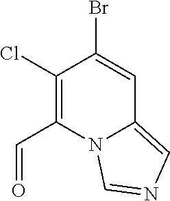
C1(Cl)=C(C=O)N2C(=CN=C2)C=C1Br
